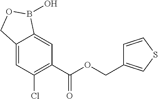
C1=C2C(=CC(Cl)=C1C(OCC1=CSC=C1)=O)COB2O
